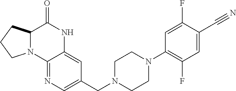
C12=NC=C(CN3CCN(C4=C(F)C=C(C#N)C(F)=C4)CC3)C=C1NC(=O)C1N2CCC1
